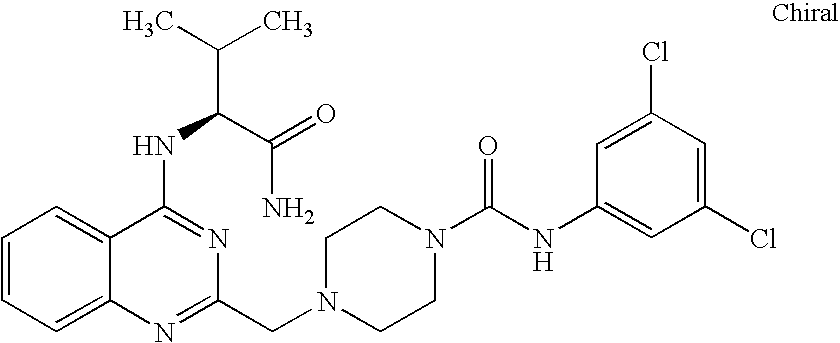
C1=CC=C2C(=C1)C(NC(C(=O)N)C(C)C)=NC(CN1CCN(C(NC3=CC(Cl)=CC(Cl)=C3)=O)CC1)=N2
